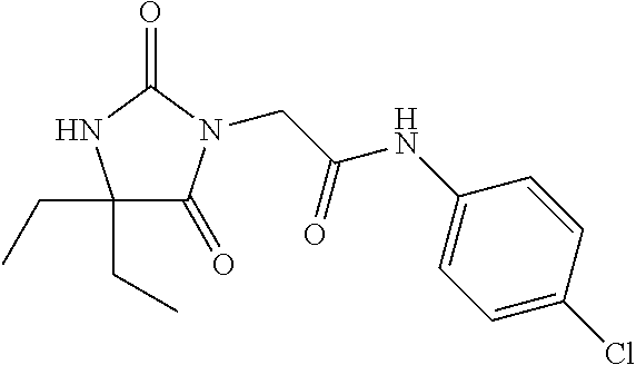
C(C(NC1=CC=C(Cl)C=C1)=O)N1C(=O)C(CC)(CC)NC1=O
